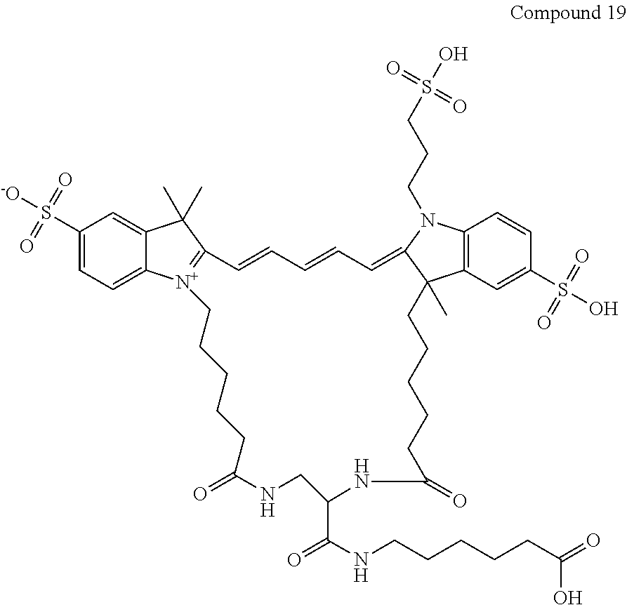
C1(S([-O])(=O)=O)=CC=C2C(=C1)C(C)(C)C1=[N+]2CCCCCC(=O)NCC(C(NCCCCCC(=O)O)=O)NC(=O)CCCCCC2(C)C3=C(N(CCCS(O)(=O)=O)C2=CC=CC=C1)C=CC(S(O)(=O)=O)=C3
